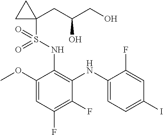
C1(NC2=C(NS(C3(CC(CO)O)CC3)(=O)=O)C(OC)=CC(F)=C2F)=CC=C(I)C=C1F
